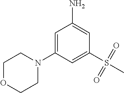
C1=C(N2CCOCC2)C=C(S(C)(=O)=O)C=C1N
